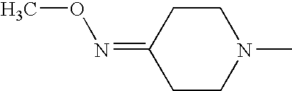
C1CN(C)CCC1=NOC
